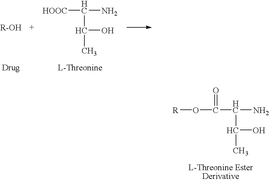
[HOOC]C(N)C(C)O.[R]OC(=O)C(N)C(O)C
